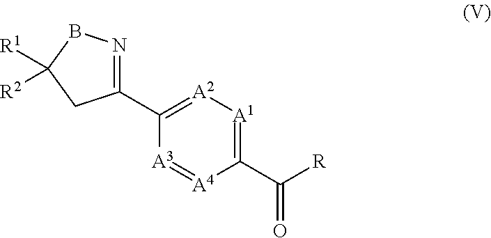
C1(C2=[A2][A1]=C(C(=O)[R])[A4]=[A3]2)=NBC([R1])([R2])C1
